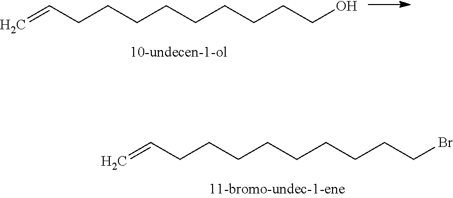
C=CCCCCCCCCCBr.C=CCCCCCCCCCO
